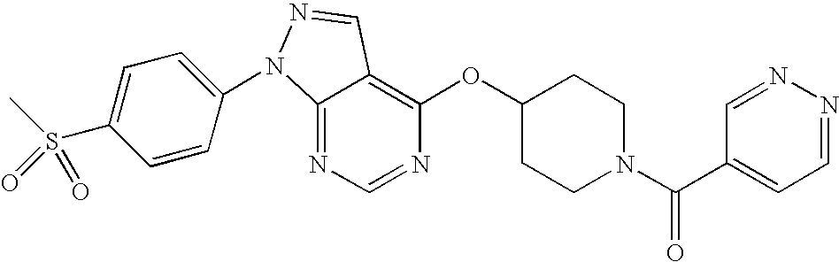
C12=NC=NC(OC3CCN(C(C4=CC=NN=C4)=O)CC3)=C1C=NN2C1=CC=C(S(C)(=O)=O)C=C1
